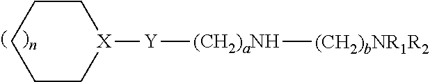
C1CCCC[X]1[Y][(CH2)aNH][(CH2)bNR1R2]
